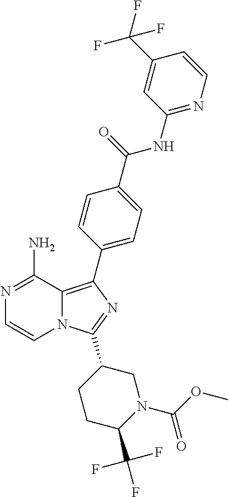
N12C(=C(C3=CC=C(C(=O)NC4=NC=CC(C(F)(F)F)=C4)C=C3)N=C1C1CCC(C(F)(F)F)N(C(OC)=O)C1)C(N)=NC=C2
